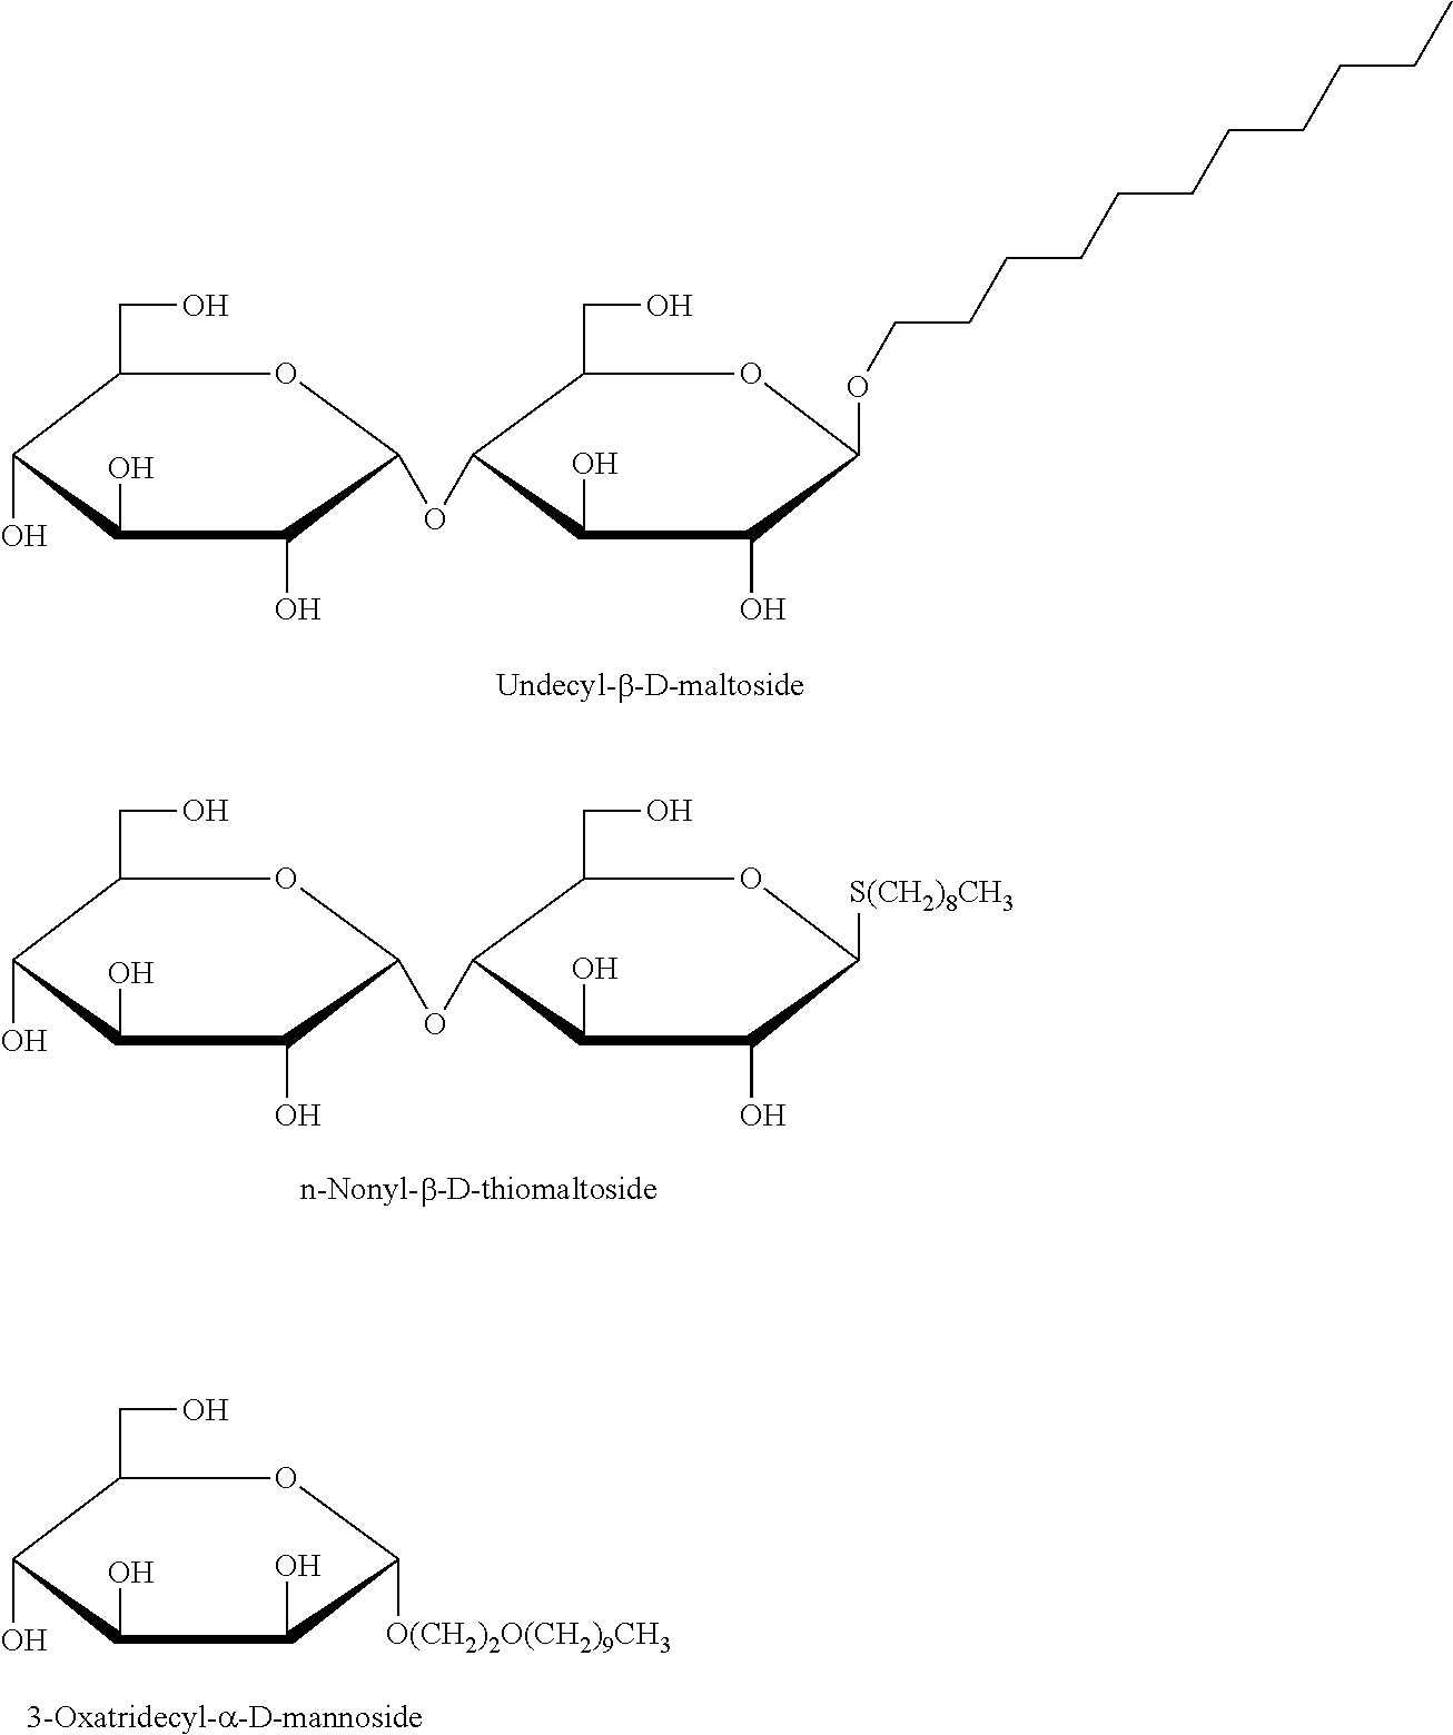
C1(CO)C(O)C(O)C(O)C(OC2C(O)C(O)C([S(CH2)8CH3])OC2CO)O1.C1(CO)C(O)C(O)C(O)C(OC2C(O)C(O)C(OCCCCCCCCCCC)OC2CO)O1.C1(CO)C(O)C(O)C(O)C([O(CH2)2O(CH2)9CH3])O1
